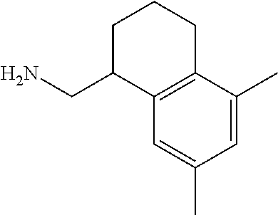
C1(CN)C2=C(CCC1)C(C)=CC(C)=C2
